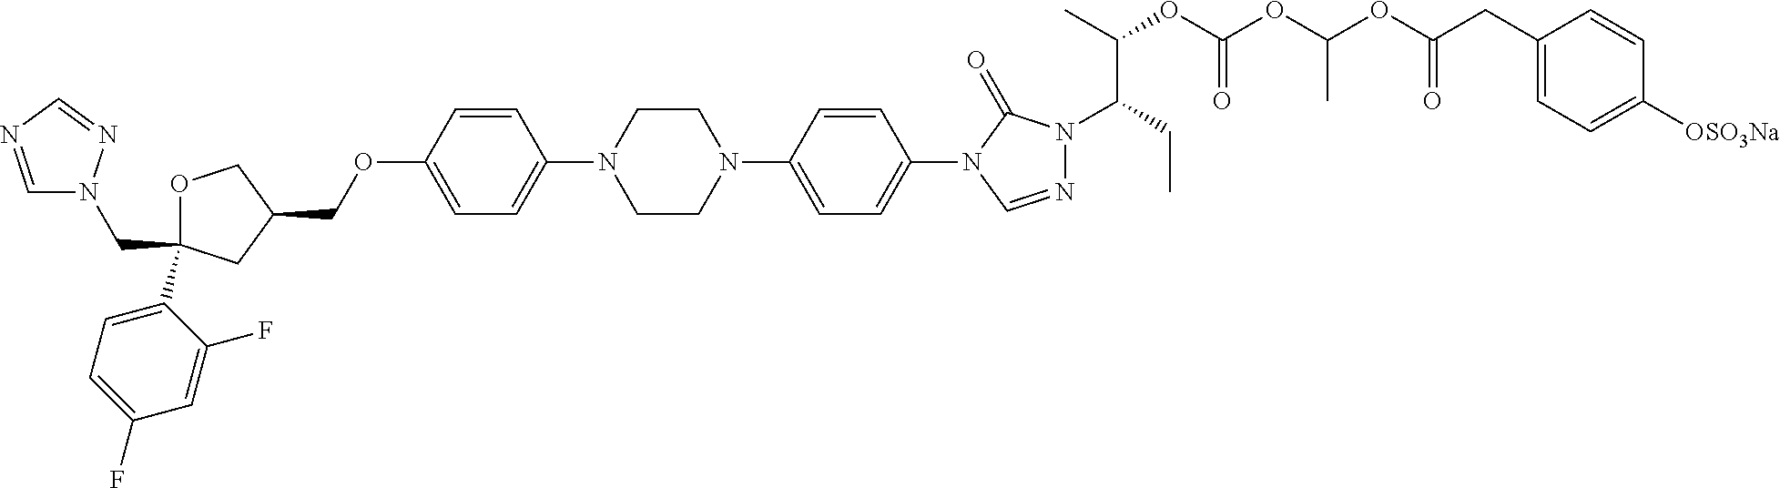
C(C1(C2=CC=C(F)C=C2F)OCC(COC2=CC=C(N3CCN(C4=CC=C(N5C=NN(C(CC)C(OC(OC(OC(CC6=CC=C([OSO3Na])C=C6)=O)C)=O)C)C5=O)C=C4)CC3)C=C2)C1)N1C=NC=N1
